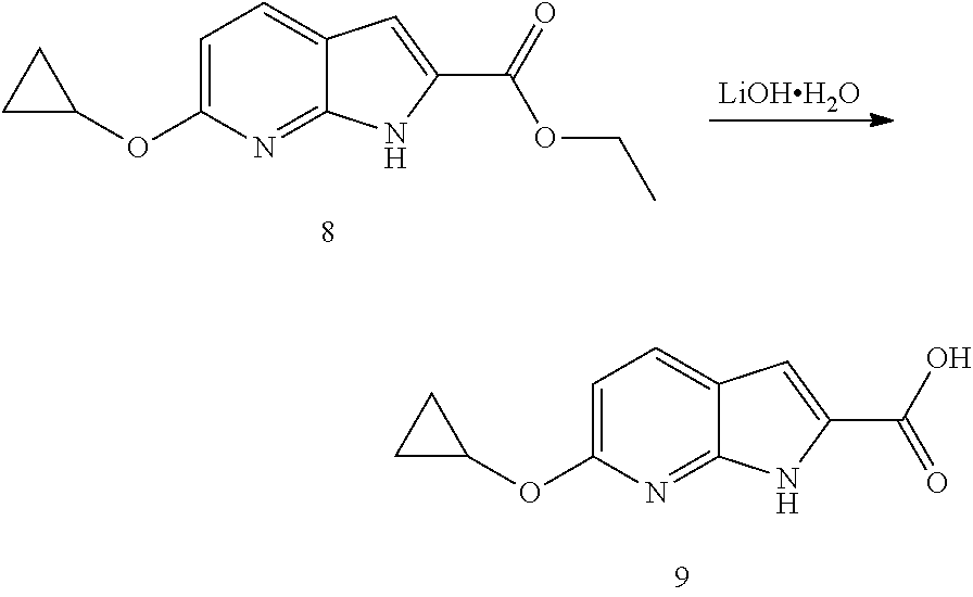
C1=C(OC2CC2)N=C2C(=C1)C=C(C(=O)O)N2.C1=C(OC2CC2)N=C2C(=C1)C=C(C(OCC)=O)N2.[LiOHH2O]
